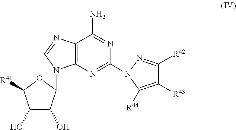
OC1C(O)C(N2C3=C(C(N)=NC(N4N=C([R42])C([R43])=C4[R44])=N3)N=C2)OC1[R41]
